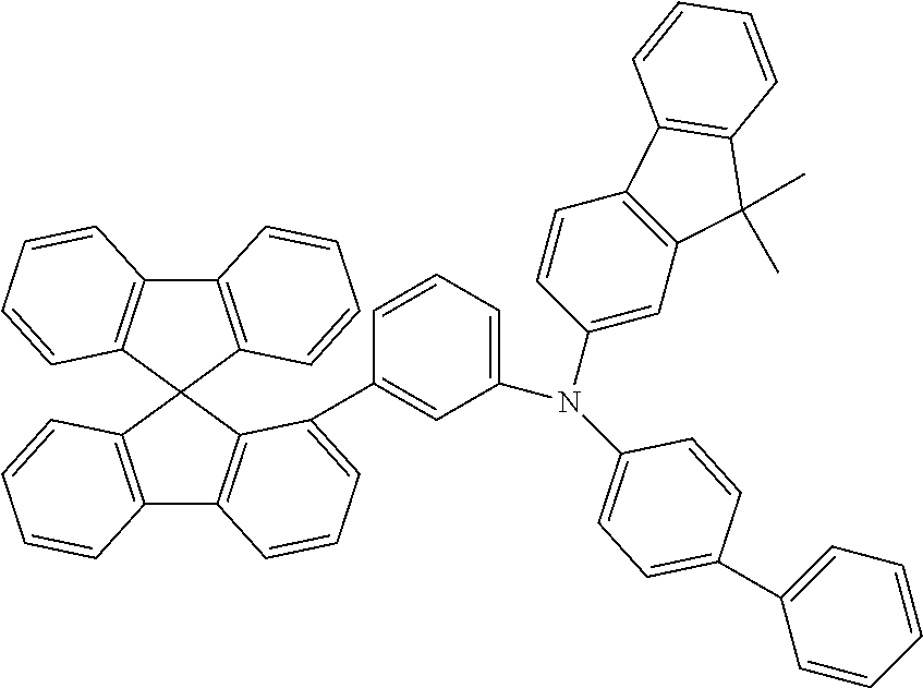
C12=C(C3(C4=C1C=CC=C4)C1=C(C4=C3C(C3=CC(N(C5=CC6=C(C=C5)C5=C(C6(C)C)C=CC=C5)C5=CC=C(C6=CC=CC=C6)C=C5)=CC=C3)=CC=C4)C=CC=C1)C=CC=C2
